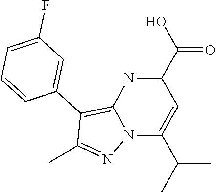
C12=C(C3=CC(F)=CC=C3)C(C)=NN1C(C(C)C)=CC(C(O)=O)=N2
